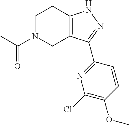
C1N(C(C)=O)CC2=C(C1)NN=C2C1=NC(Cl)=C(OC)C=C1
